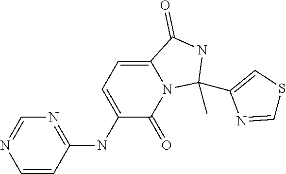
N1=C(NC2=CC=C3N(C2=O)C(C)(C2=CSC=N2)NC3=O)C=CN=C1
